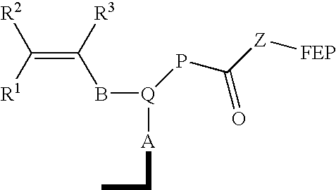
CC[A][Q](BC(=C([R1])[R2])[R3])PC([Z][FEP])=O
